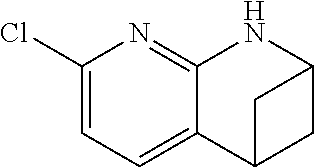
C1(Cl)=CC=C2C(=N1)NC1CC2C1
